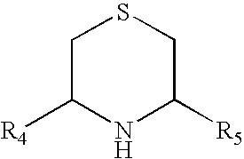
C1C([R4])NC([R5])CS1
